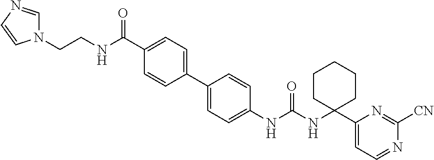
C1=C(C2=CC=C(C(NCCN3C=NC=C3)=O)C=C2)C=CC(NC(NC2(C3=CC=NC([CN])=N3)CCCCC2)=O)=C1
